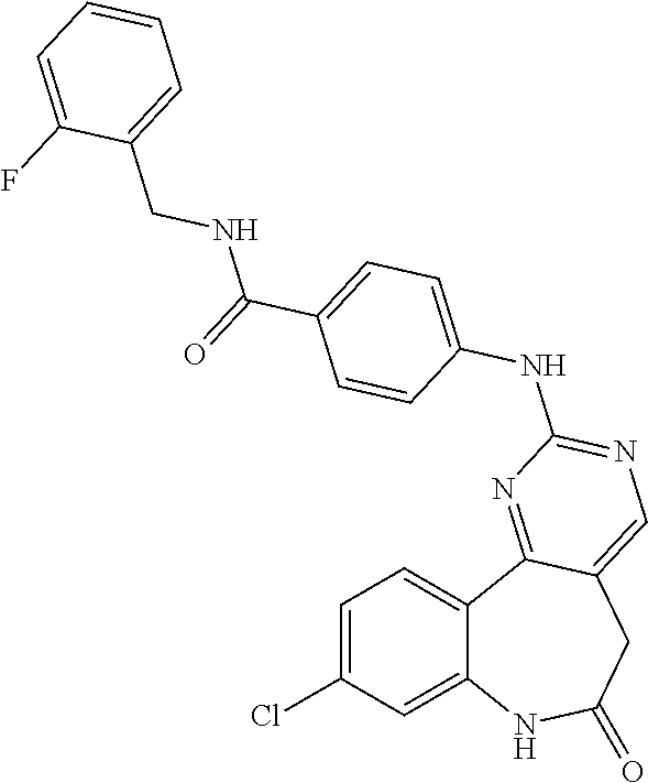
C1=C(Cl)C=C2C(=C1)C1=NC(NC3=CC=C(C(=O)NCC4=CC=CC=C4F)C=C3)=NC=C1CC(=O)N2
